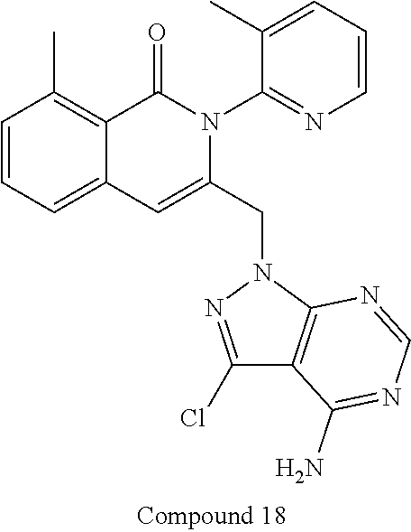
C1=CC=C2C(=C1C)C(=O)N(C1=NC=CC=C1C)C(CN1N=C(Cl)C3=C1N=CN=C3N)=C2
